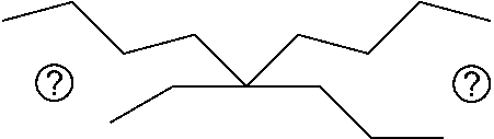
C(CCCC)(CCCC)(CC)CCC
